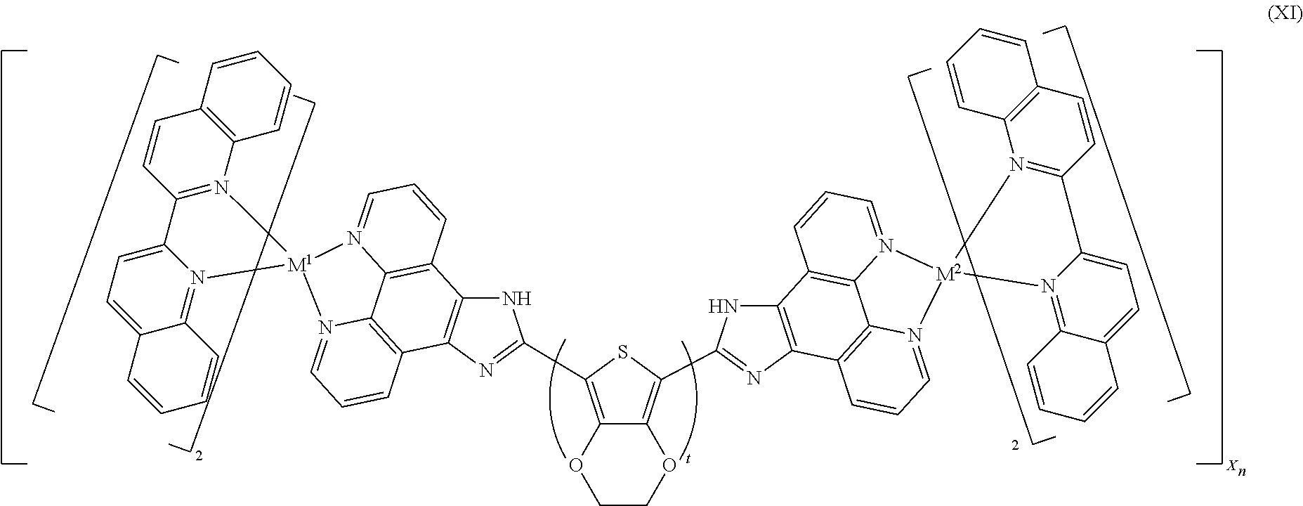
C12=C(C3=NC4=C(N3)C3=C5C6=C4C=CC=N6[M1]4(N5=CC=C3)N3=C5C(=CC=C3C3=N4C4=C(C=C3)C=CC=C4)C=CC=C5)SC(C3=NC4=C(N3)C3=C5C6=C4C=CC=N6[M2]4(N5=CC=C3)N3=C(C=CC5=C3C=CC=C5)C3=CC=C5C(=N43)C=CC=C5)=C1OCCO2
